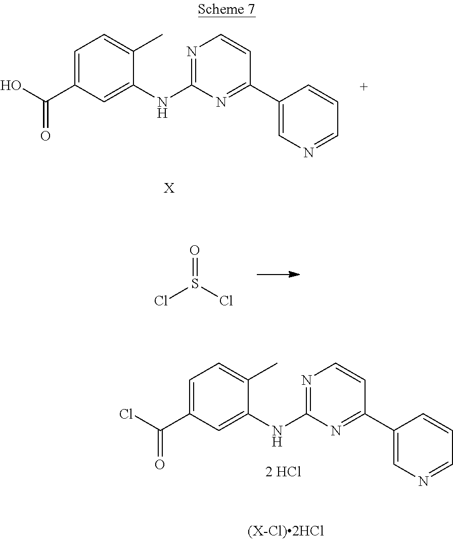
C1=C(C(O)=O)C=C(NC2=NC=CC(C3=CN=CC=C3)=N2)C(C)=C1.[X].O=S(Cl)Cl.C1=C(C(Cl)=O)C=C(NC2=NC=CC(C3=CN=CC=C3)=N2)C(C)=C1.[(X-Cl)2HCl]
